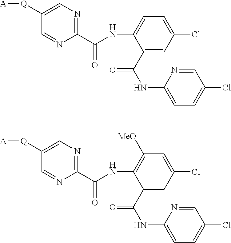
C1(C(NC2=CC=C(Cl)C=C2C(NC2=CC=C(Cl)C=N2)=O)=O)=NC=C([Q][A])C=N1.C1(C(NC2=C([MeO])C=C(Cl)C=C2C(NC2=CC=C(Cl)C=N2)=O)=O)=NC=C([Q][A])C=N1
